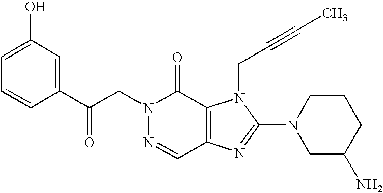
C(N1N=CC2=C(C1=O)N(CC#CC)C(N1CC(N)CCC1)=N2)C(C1=CC(O)=CC=C1)=O
